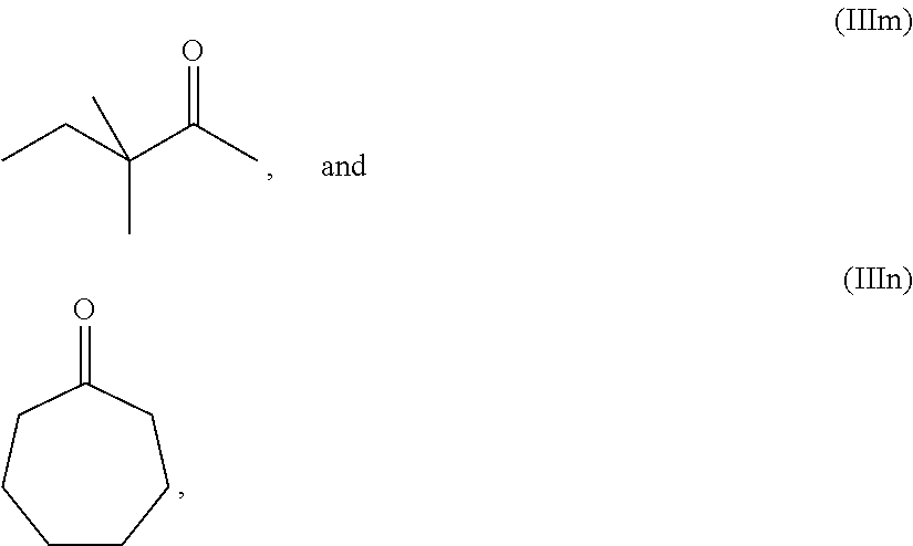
CCC(C(C)=O)(C)C.C1(=O)CCCCCC1
